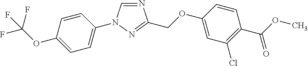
N1=CN(C2=CC=C(OC(F)(F)F)C=C2)N=C1COC1=CC(Cl)=C(C(OC)=O)C=C1
